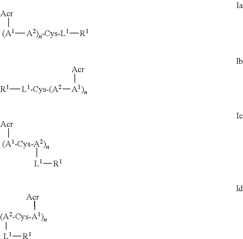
[(A1]([A2)n-Cys-L1][R1])[Acr].[R1][L1-Cys-(A2][A1)n][Acr].[(A1-Cys-A2)n]([Acr])[L1][R1].[(A2-Cys-A1)n]([L1][R1])[Acr]
